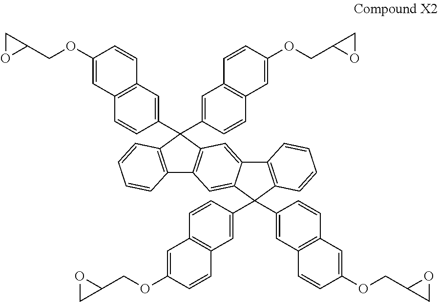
C12=C(C=CC=C1)C(C1=CC3=C(C=C1)C=C(OCC1CO1)C=C3)(C1=CC3=C(C=C1)C=C(OCC1OC1)C=C3)C1=C2C=C2C(=C1)C1=C(C=CC=C1)C2(C1=CC2=C(C=C1)C=C(OCC1OC1)C=C2)C1=CC2=C(C=C1)C=C(OCC1CO1)C=C2
